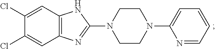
C1(Cl)=CC2=C(C=C1Cl)NC(N1CCN(C3=CC=CC=N3)CC1)=N2
